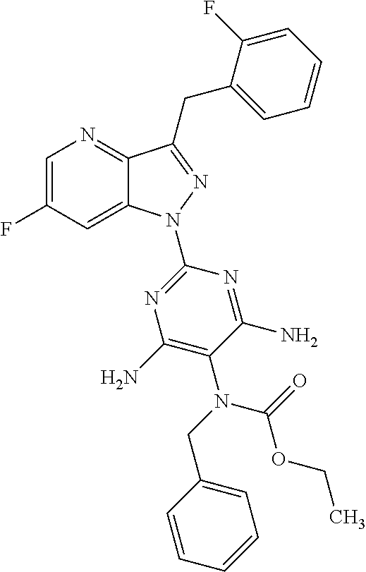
C1=C(F)C=C2C(=N1)C(CC1=CC=CC=C1F)=NN2C1=NC(N)=C(N(C(OCC)=O)CC2=CC=CC=C2)C(N)=N1
